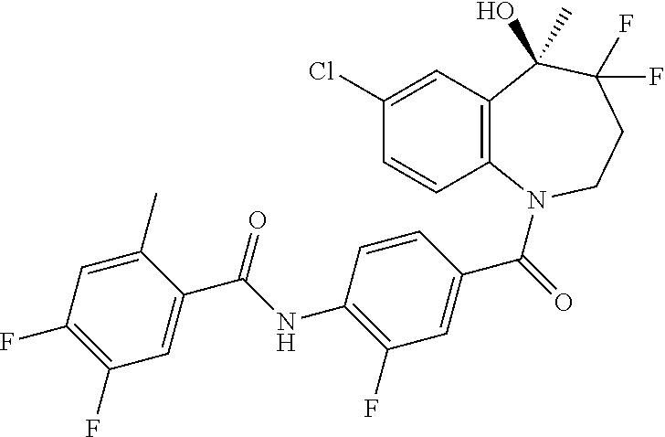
C12=C(N(C(=O)C3=CC(F)=C(NC(C4=CC(F)=C(F)C=C4C)=O)C=C3)CCC(F)(F)C1(C)O)C=CC(Cl)=C2
